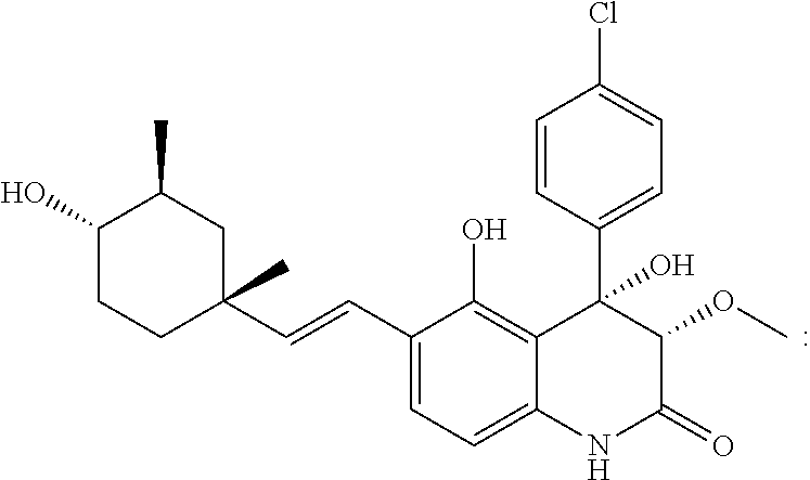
C1(C=CC2=CC=C3C(=C2O)C(C2=CC=C(Cl)C=C2)(O)C(OC)C(=O)N3)(C)CC(C)C(O)CC1
